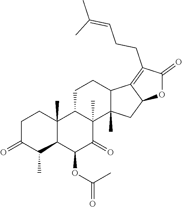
C1C(=O)C(C)C2C(C)(C1)C1C(C)(C(=O)C2OC(=O)C)C2(C)C(CC1)C1=C(CCC=C(C)C)C(=O)OC1C2
